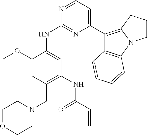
N1=CC=C(C2=C3N(C4=C2C=CC=C4)CCC3)N=C1NC1=CC(NC(C=C)=O)=C(CN2CCOCC2)C=C1OC
